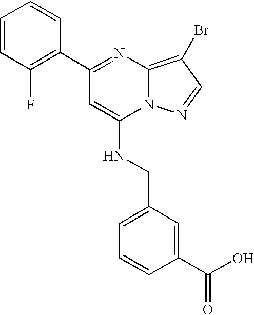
C1(C2=NC3=C(Br)C=NN3C(NCC3=CC=CC(C(O)=O)=C3)=C2)=C(F)C=CC=C1
